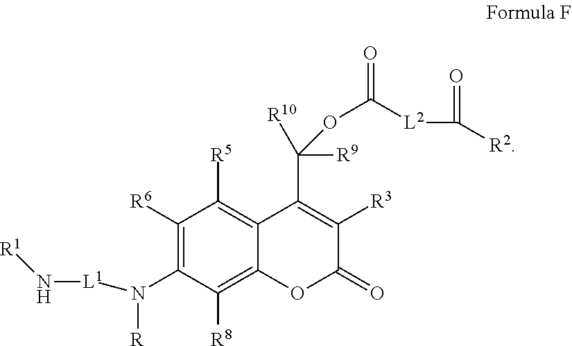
C1([R6])=C(N([L1]N[R1])[R])C([R8])=C2C(=C1[R5])C(C([R10])(OC([L2]C([R2])=O)=O)[R9])=C([R3])C(=O)O2
